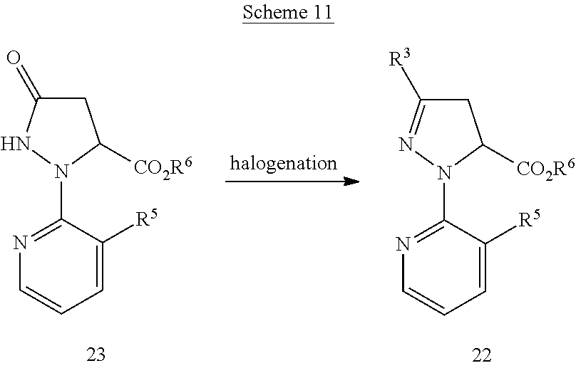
C1=C([R5])C(N2C([CO2R6])CC(=O)N2)=NC=C1.C1=C([R5])C(N2C([CO2R6])CC([R3])=N2)=NC=C1
